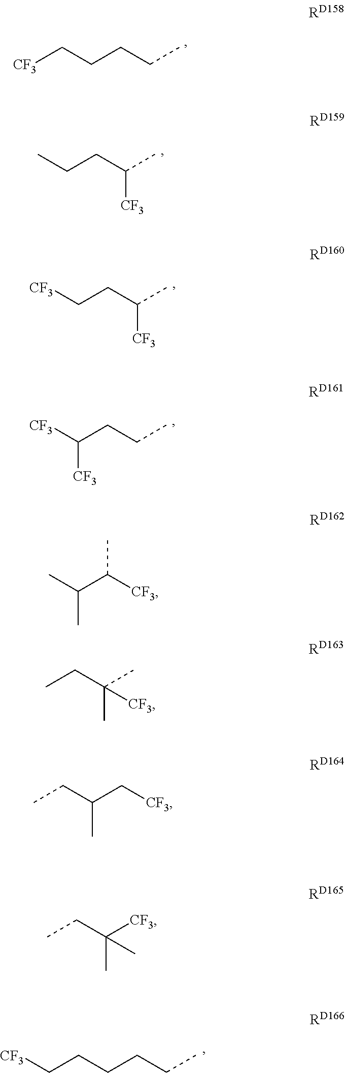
[CF3]CCCCC.CCCC(C)[CF3].[CF3]CCC(C)[CF3].[CF3]C(CCC)[CF3].CC(C([CF3])C)C.C(C(C)(C)[CF3])C.C(C(C)C[CF3])C.C(C(C)([CF3])C)C.[CF3]CCCCCC
